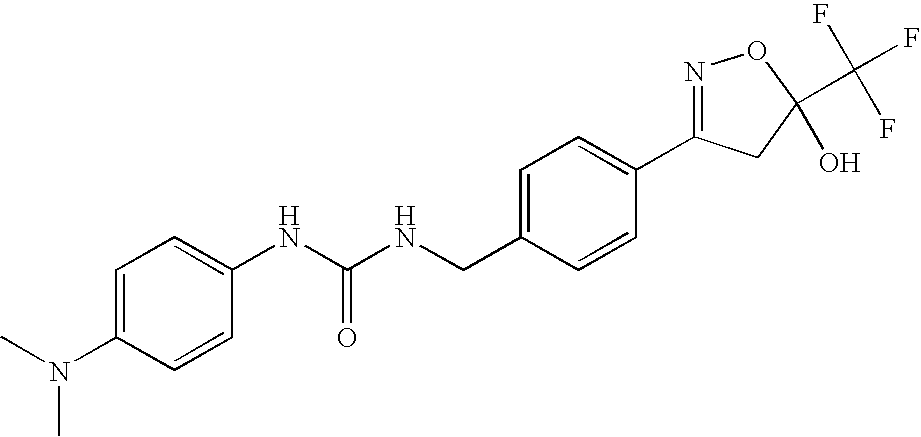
C1=CC(N(C)C)=CC=C1NC(NCC1=CC=C(C2=NOC(C(F)(F)F)(O)C2)C=C1)=O
